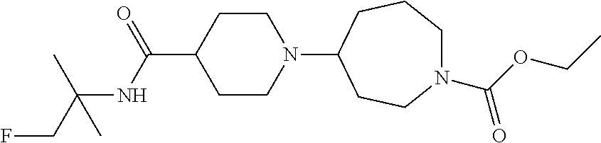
C1CN(C2CCN(C(OCC)=O)CCC2)CCC1C(=O)NC(CF)(C)C
